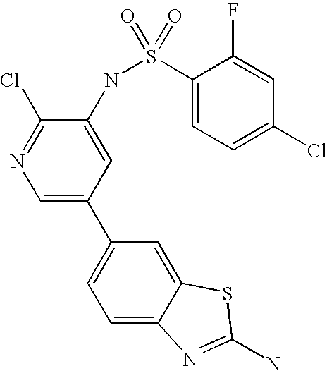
C1=C2C(=CC(C3=CN=C(Cl)C(NS(C4=CC=C(Cl)C=C4F)(=O)=O)=C3)=C1)SC(N)=N2
